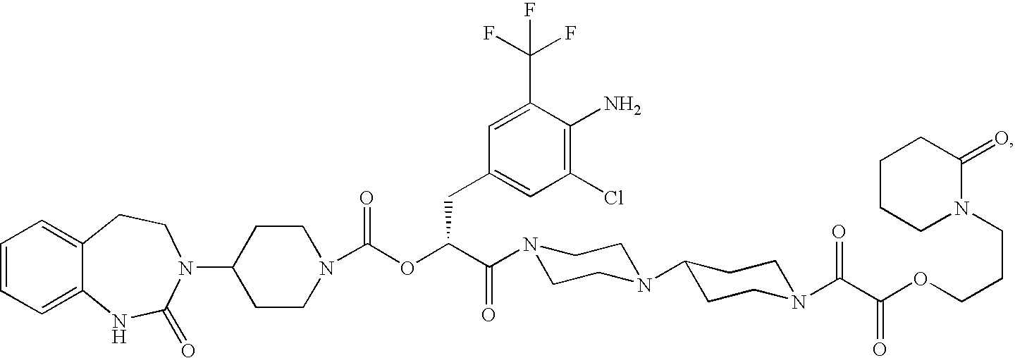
C1=CC=C2C(=C1)CCN(C1CCN(C(OC(C(=O)N3CCN(C4CCN(C(C(OCCCN5C(=O)CCCC5)=O)=O)CC4)CC3)CC3=CC(Cl)=C(N)C(C(F)(F)F)=C3)=O)CC1)C(=O)N2
